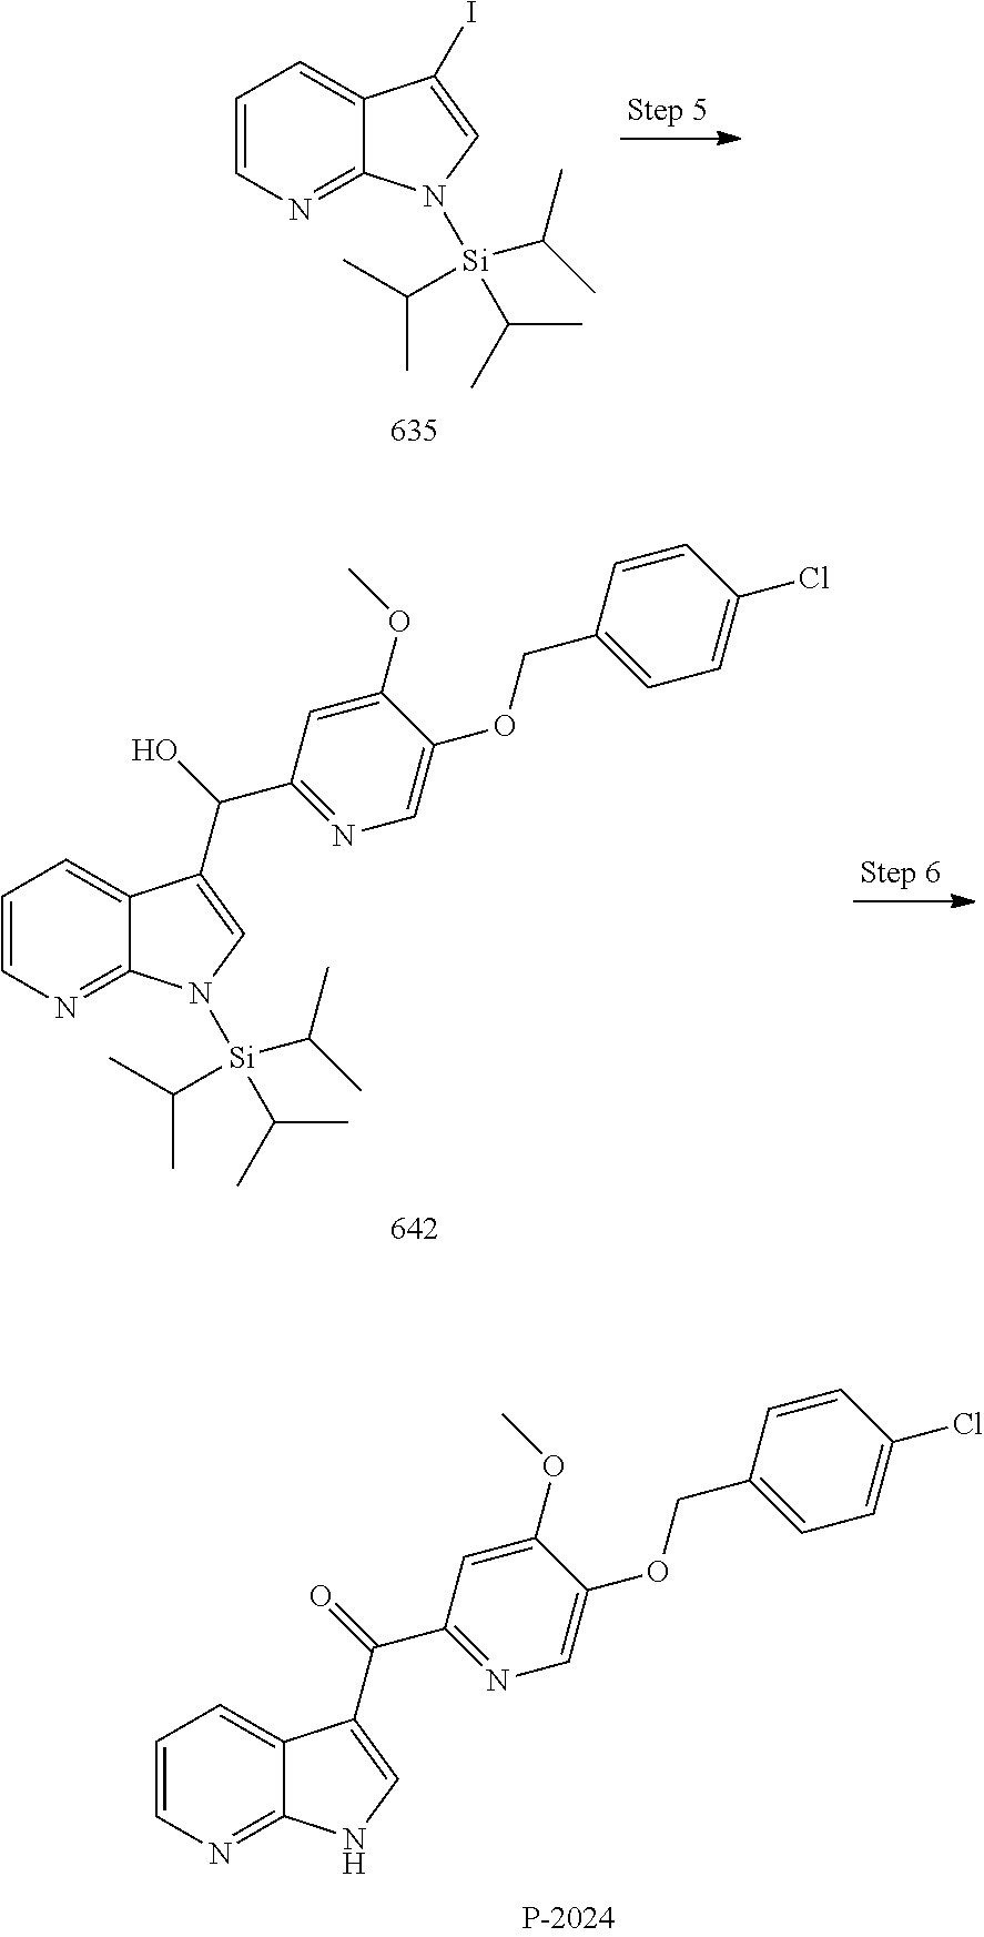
C1=CN=C2C(=C1)C(C(=O)C1=NC=C(OCC3=CC=C(Cl)C=C3)C(OC)=C1)=CN2.C1=CN=C2C(=C1)C(I)=CN2[Si](C(C)C)(C(C)C)C(C)C.C1=CN=C2C(=C1)C(C(O)C1=NC=C(OCC3=CC=C(Cl)C=C3)C(OC)=C1)=CN2[Si](C(C)C)(C(C)C)C(C)C
